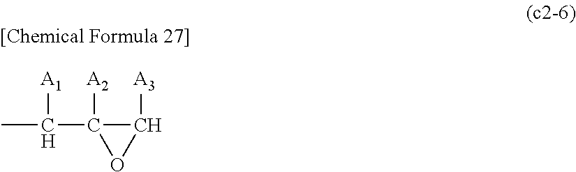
CC([A1])C1([A2])C([A3])O1
